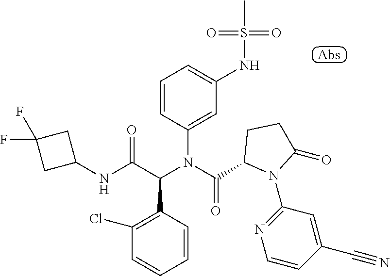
C1=CC(N(C(C2N(C3=NC=CC(C#N)=C3)C(=O)CC2)=O)C(C(NC2CC(F)(F)C2)=O)C2=C(Cl)C=CC=C2)=CC(NS(=O)(=O)C)=C1
